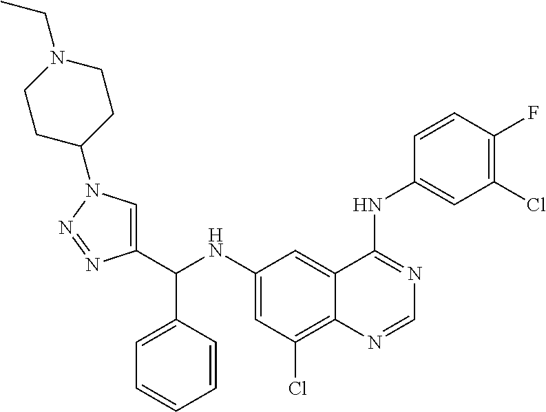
C1(C(NC2=CC(Cl)=C3C(=C2)C(NC2=CC(Cl)=C(F)C=C2)=NC=N3)C2=CC=CC=C2)=CN(C2CCN(CC)CC2)N=N1
